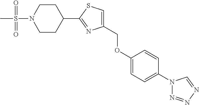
C1CC(C2=NC(COC3=CC=C(N4N=NN=C4)C=C3)=CS2)CCN1S(C)(=O)=O
